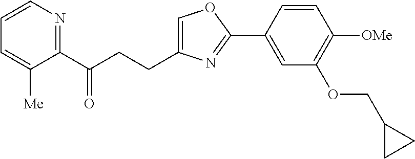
C1=C(CCC(C2=NC=CC=C2[Me])=O)N=C(C2=CC(OCC3CC3)=C([OMe])C=C2)O1
